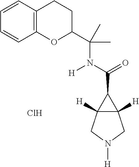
Cl.C(C1C2([H])C1([H])CN([H])C2)(=O)N([H])C(C1CCC2=C(O1)C=CC=C2)(C)C
